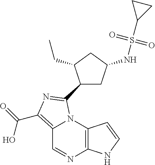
C12=C(N3C(=C(C(=O)O)N=C3C3CC(NS(=O)(=O)C4CC4)CC3CC)C=N1)C=CN2
